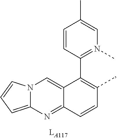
C12=NC3=CC=CN3C=C1C(C1=N(C)C=C(C)C=C1)=C(C)C=C2
